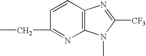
C1=CC2=C(N=C1CC)N(C)C([CF3])=N2
